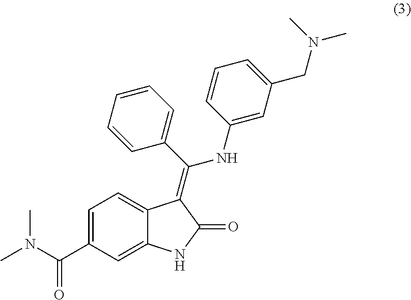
C1=CC=CC=C1C(NC1=CC(CN(C)C)=CC=C1)=C1C2=CC=C(C(N(C)C)=O)C=C2NC1=O
